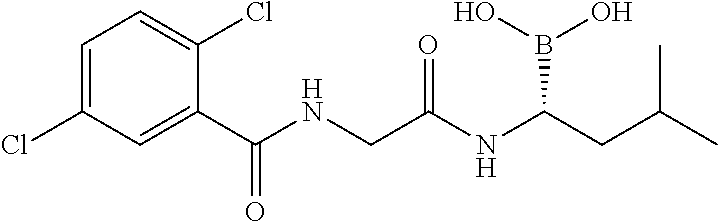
C1=C(Cl)C=C(C(NCC(NC(CC(C)C)B(O)O)=O)=O)C(Cl)=C1
